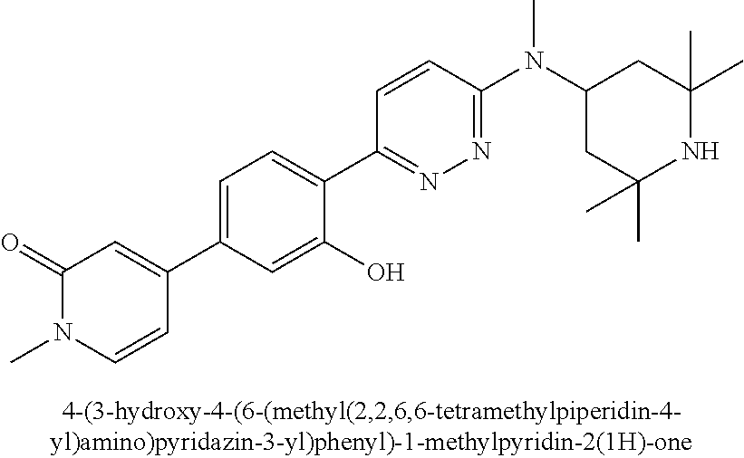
C1(=O)N(C)C=CC(C2=CC=C(C3=NN=C(N(C4CC(C)(C)NC(C)(C)C4)C)C=C3)C(O)=C2)=C1
